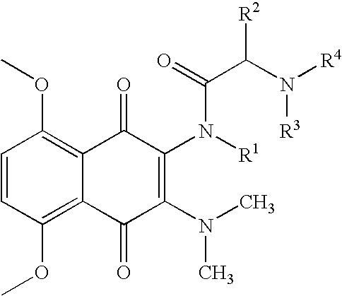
C1=CC(OC)=C2C(=C1OC)C(=O)C(N([R1])C(=O)C(N([R4])[R3])[R2])=C(N(C)C)C2=O
